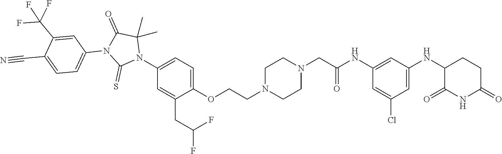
C1=C(Cl)C=C(NC2C(=O)NC(=O)CC2)C=C1NC(CN1CCN(CCOC2=CC=C(N3C(C)(C)C(=O)N(C4=CC=C(C#N)C(C(F)(F)F)=C4)C3=S)C=C2CC(F)F)CC1)=O
